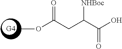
O(C)C(CC([NHBoc])C(=O)O)=O
